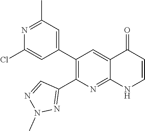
N1=C(C)C=C(C2=C(C3=NN(C)N=C3)N=C3C(=C2)C(=O)C=CN3)C=C1Cl
